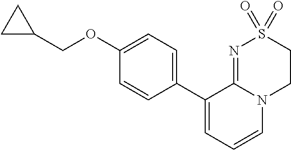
C(OC1=CC=C(C2=CC=CN3C2=NS(=O)(=O)CC3)C=C1)C1CC1
